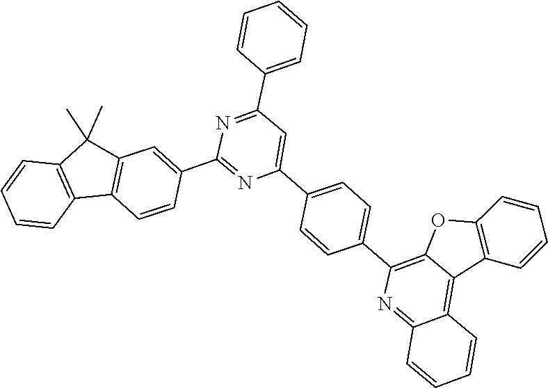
C1(C2=CC3=C(C=C2)C2=C(C3(C)C)C=CC=C2)=NC(C2=CC=C(C3=C4C(=C5C=CC=CC5=N3)C3=C(C=CC=C3)O4)C=C2)=CC(C2=CC=CC=C2)=N1
